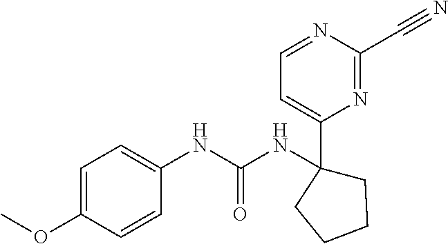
C1(NC(NC2=CC=C(OC)C=C2)=O)(C2=CC=NC(C#N)=N2)CCCC1
